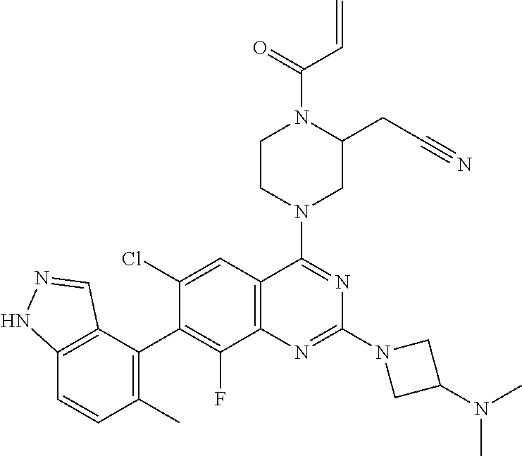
C12=C(C=C(Cl)C(C3=C(C)C=CC4=C3C=NN4)=C1F)C(N1CC(CC#N)N(C(=O)C=C)CC1)=NC(N1CC(N(C)C)C1)=N2
